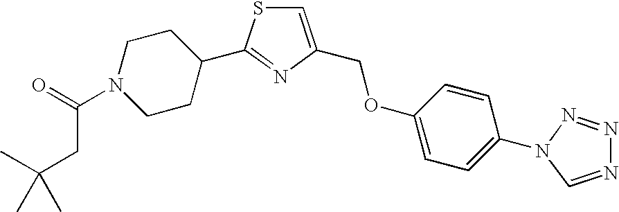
C1=C(COC2=CC=C(N3N=NN=C3)C=C2)N=C(C2CCN(C(=O)CC(C)(C)C)CC2)S1
